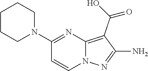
C1CCN(C2=NC3=C(C(=O)O)C(N)=NN3C=C2)CC1
